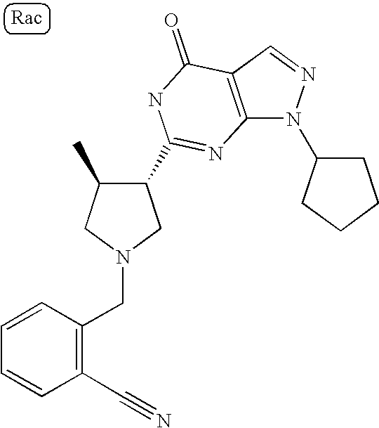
C12=C(C=NN1C1CCCC1)C(=O)NC(C1C(C)CN(CC3=C(C#N)C=CC=C3)C1)=N2
